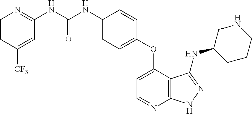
N(C1=NC=CC([CF3])=C1)C(NC1=CC=C(OC2=CC=NC3=C2C(NC2CCCNC2)=NN3)C=C1)=O
